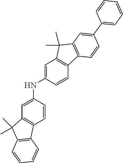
C1=C(NC2=CC3=C(C=C2)C2=C(C3(C)C)C=CC=C2)C=CC2=C1C(C)(C)C1=C2C=CC(C2=CC=CC=C2)=C1
